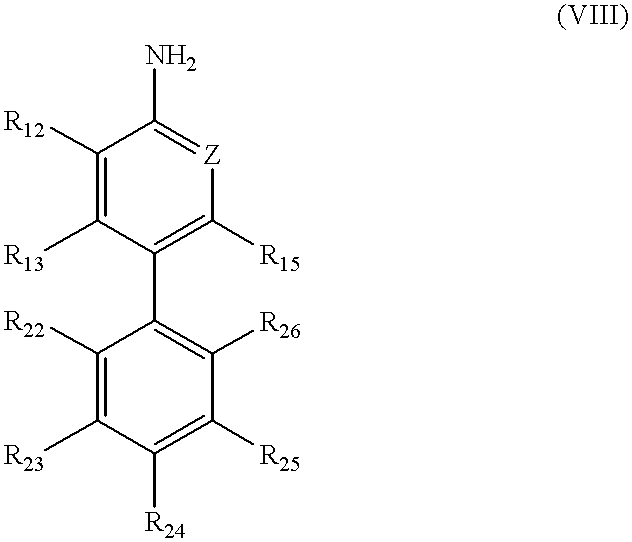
C1([R12])=C([R13])C(C2=C([R26])C([R25])=C([R24])C([R23])=C2[R22])=C([R15])[Z]=C1N
